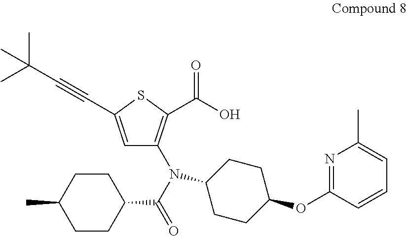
C1=C(C#CC(C)(C)C)SC(C(O)=O)=C1N(C(=O)C1CCC(C)CC1)C1CCC(OC2=NC(C)=CC=C2)CC1
